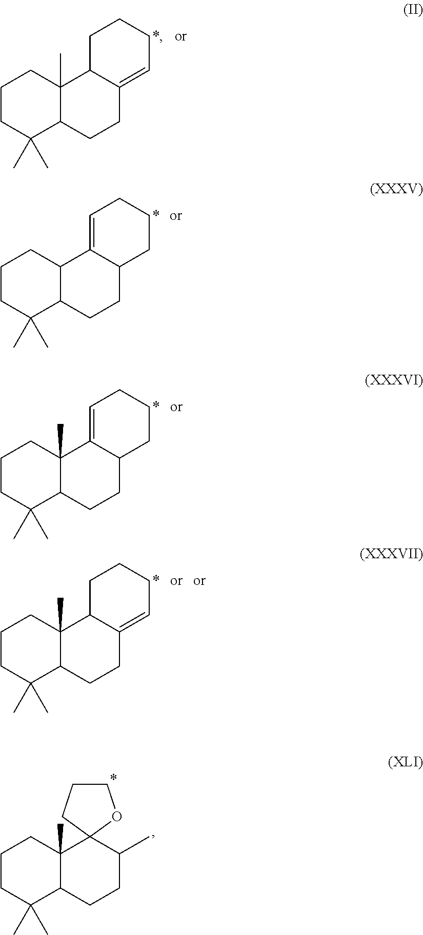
C1CC(C)(C)C2C(C)(C1)C1C(=CCCC1)CC2.C1CC(C)(C)C2C(C1)C1=CCCCC1CC2.C1CC(C)(C)C2C(C)(C1)C1=CCCCC1CC2.C1CC(C)(C)C2C(C)(C1)C1C(=CCCC1)CC2.C1CC(C)(C)C2C(C)(C1)C1(C(C)CC2)OCCC1
